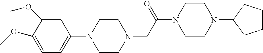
C1(N2CCN(CC(N3CCN(C4CCCC4)CC3)=O)CC2)=CC=C(OC)C(OC)=C1
